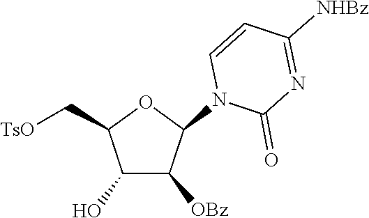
C1(C[TsO])C(O)C([OBz])C(N2C(=O)N=C([NHBz])C=C2)O1
